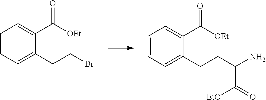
C1=CC=C(CCC(N)C([EtO])=O)C(C([OEt])=O)=C1.C1=CC=C(CCBr)C(C([OEt])=O)=C1
